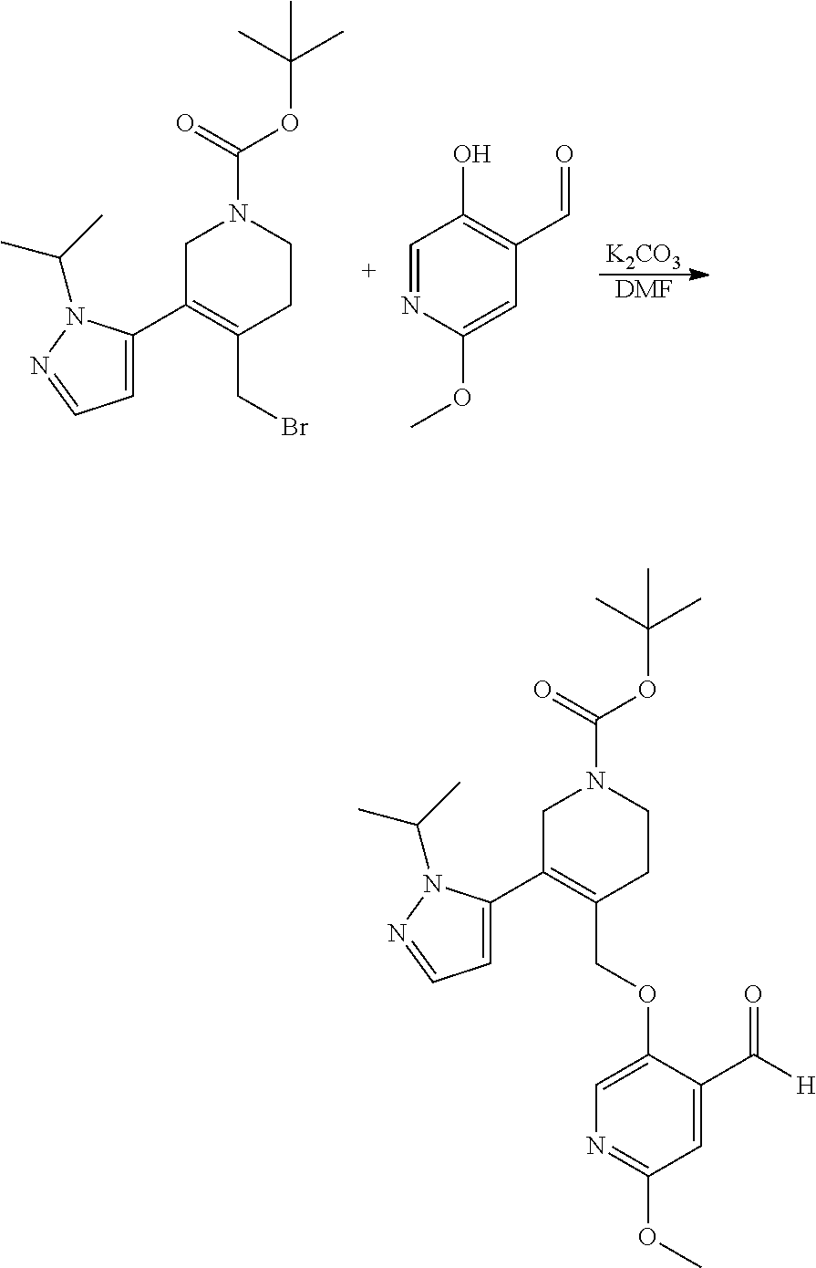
[K2CO3].[DMF].C1=C(C2=C(CBr)CCN(C(OC(C)(C)C)=O)C2)N(C(C)C)N=C1.C1=NC(OC)=CC(C=O)=C1O.C1=C(C2=C(COC3=CN=C(OC)C=C3C(=O)[H])CCN(C(OC(C)(C)C)=O)C2)N(C(C)C)N=C1
